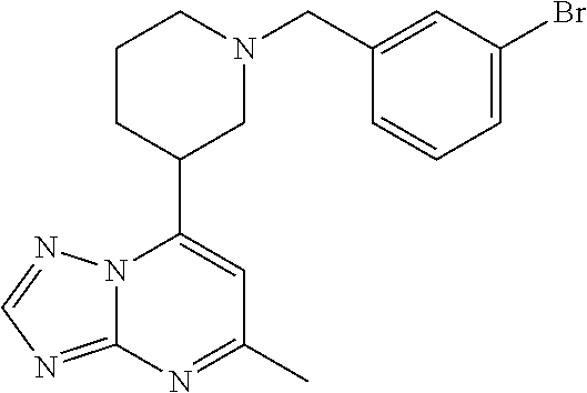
N12C(=NC=N1)N=C(C)C=C2C1CN(CC2=CC(Br)=CC=C2)CCC1
